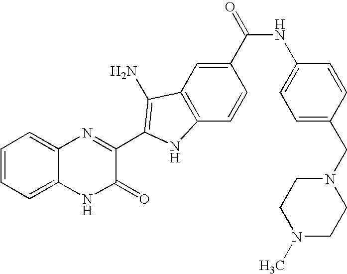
C1=C2C(=CC=C1)N=C(C1=C(N)C3=C(C=CC(C(=O)NC4=CC=C(CN5CCN(C)CC5)C=C4)=C3)N1)C(=O)N2
